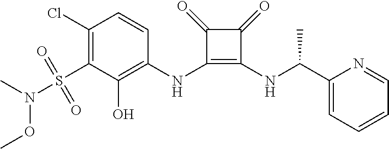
C1(Cl)=C(S(N(C)OC)(=O)=O)C(O)=C(NC2=C(NC(C3=CC=CC=N3)C)C(=O)C2=O)C=C1
